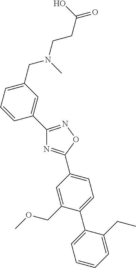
C1(C2=CC(CN(C)CCC(O)=O)=CC=C2)=NOC(C2=CC=C(C3=CC=CC=C3CC)C(COC)=C2)=N1
